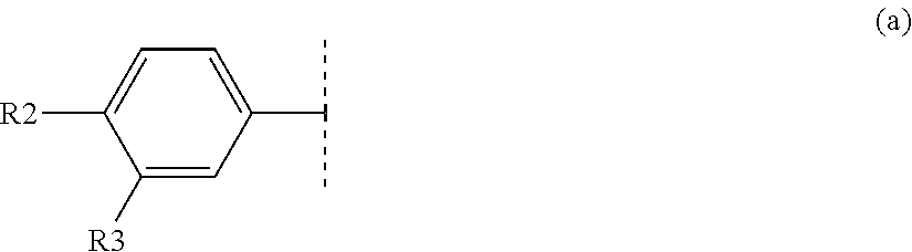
C1([R3])=CC(C(C)C)=CC=C1[R2]
